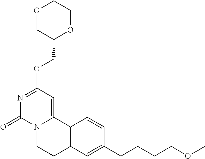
O1CC(COC2=NC(=O)N3C(=C2)C2=C(CC3)C=C(CCCCOC)C=C2)OCC1
